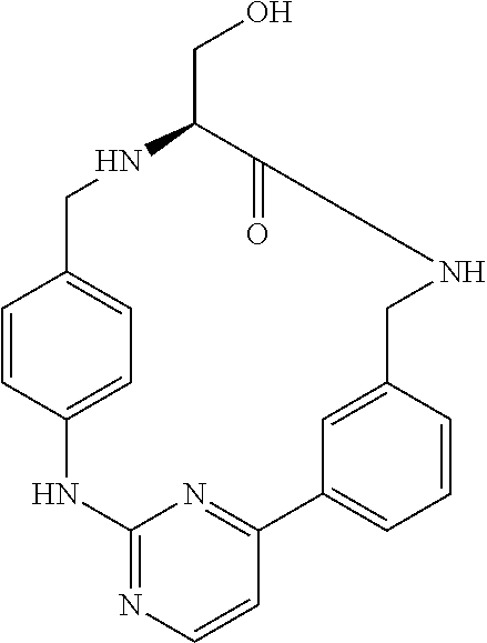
C1=CC2=CC=C1CNC(CO)C(=O)NCC1=CC(=CC=C1)C1=NC(=NC=C1)N2
